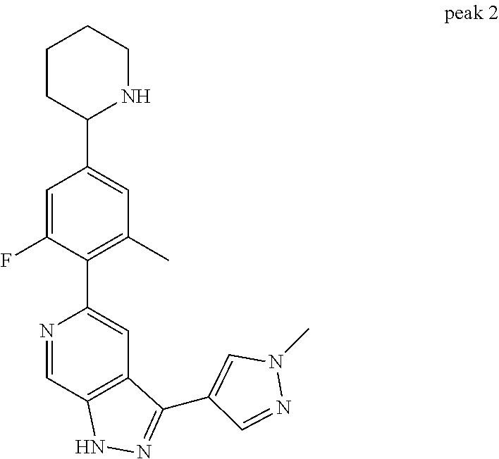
N1=CC2=C(C=C1C1=C(C)C=C(C3NCCCC3)C=C1F)C(C1=CN(C)N=C1)=NN2
